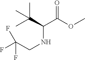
O=C(OC)C(C(C)(C)C)NCC(F)(F)F
